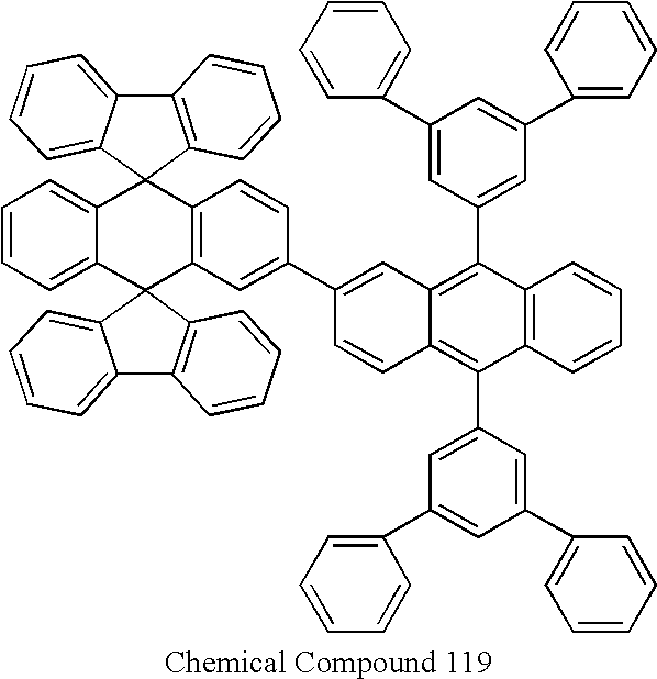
C12=CC=CC=C1C1(C3=C(C=CC(C4=CC5=C(C6=CC(C7=CC=CC=C7)=CC(C7=CC=CC=C7)=C6)C6=C(C(C7=CC(C8=CC=CC=C8)=CC(C8=CC=CC=C8)=C7)=C5C=C4)C=CC=C6)=C3)C23C2=CC=CC=C2C2=C3C=CC=C2)C2=C(C3=CC=CC=C31)C=CC=C2
